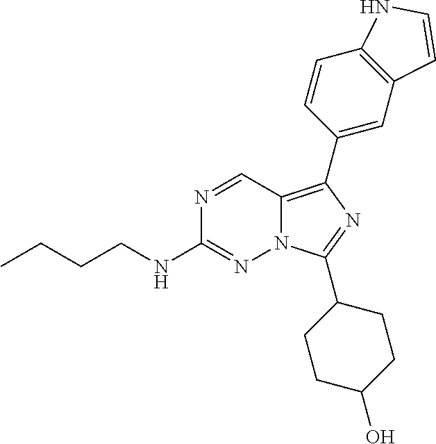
N1=CC2=C(C3=CC4=C(C=C3)NC=C4)N=C(C3CCC(O)CC3)N2N=C1NCCCC
